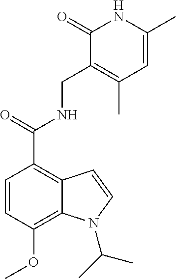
C1=CC(OC)=C2C(=C1C(=O)NCC1=C(C)C=C(C)NC1=O)C=CN2C(C)C
